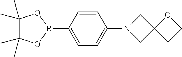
C1(C)(C)C(C)(C)OB(C2=CC=C(N3CC4(C3)CCO4)C=C2)O1
